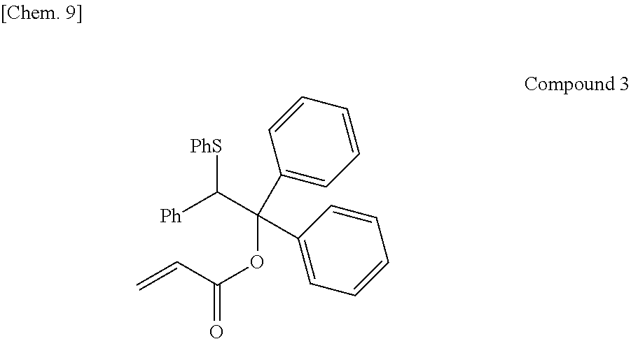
C([PhS])(C(C1=CC=CC=C1)(OC(C=C)=O)C1=CC=CC=C1)[Ph]
